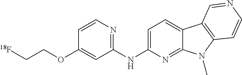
C1=C(NC2=NC=CC(OCC[18F])=C2)N=C2C(=C1)C1=C(N2C)C=CN=C1
